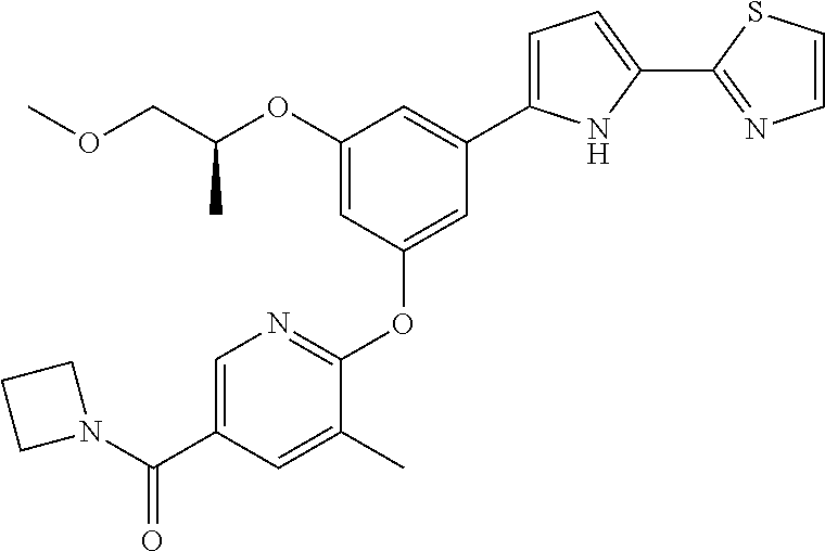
C1(OC(COC)C)=CC(OC2=NC=C(C(=O)N3CCC3)C=C2C)=CC(C2=CC=C(C3=NC=CS3)N2)=C1
